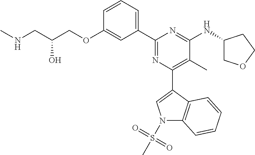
C1=CC=C(C2=NC(C3=CN(S(C)(=O)=O)C4=C3C=CC=C4)=C(C)C(NC3COCC3)=N2)C=C1OCC(CNC)O
